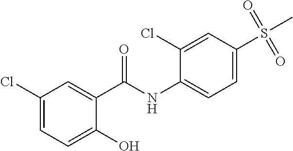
C1(Cl)=CC=C(O)C(C(NC2=CC=C(S(C)(=O)=O)C=C2Cl)=O)=C1
